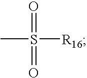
CS(=O)(=O)[R16]
